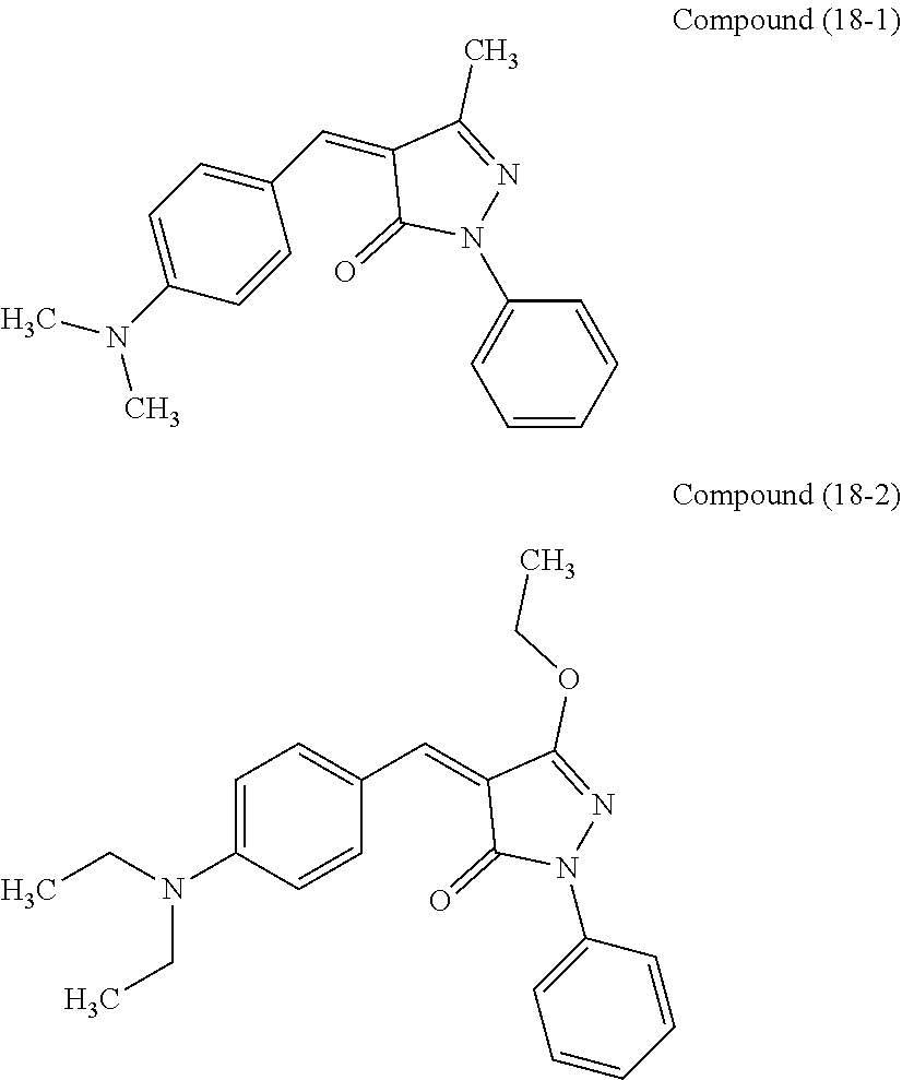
C1=C(N(C)C)C=CC(C=C2C(=O)N(C3=CC=CC=C3)N=C2C)=C1.N(C1=CC=C(C=C2C(=O)N(C3=CC=CC=C3)N=C2OCC)C=C1)(CC)CC
